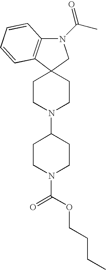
C1CN(C(OCCCC)=O)CCC1N1CCC2(CC1)C1=C(N(C(=O)C)C2)C=CC=C1
